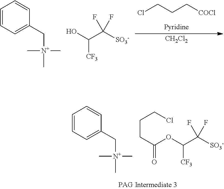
ClCCC[COCl].[CH2Cl2].C1=CC=C(C[N+](C)(C)C)C=C1.OC(C([SO3-])(F)F)[CF3].C1=CC=C(C[N+](C)(C)C)C=C1.O(C(C([SO3-])(F)F)[CF3])C(=O)CCCCl
